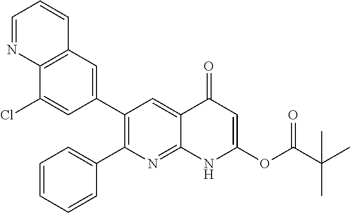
C12=C(C=C(C3=C(C4=CC=CC=C4)N=C4C(=C3)C(=O)C=C(OC(C(C)(C)C)=O)N4)C=C1Cl)C=CC=N2
